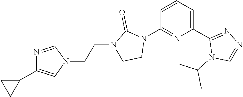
N1(C(C)C)C=NN=C1C1=CC=CC(N2CCN(CCN3C=C(C4CC4)N=C3)C2=O)=N1
